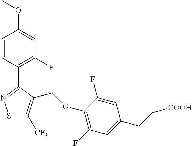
S1C([CF3])=C(COC2=C(F)C=C(CC[COOH])C=C2F)C(C2=C(F)C=C(OC)C=C2)=N1
